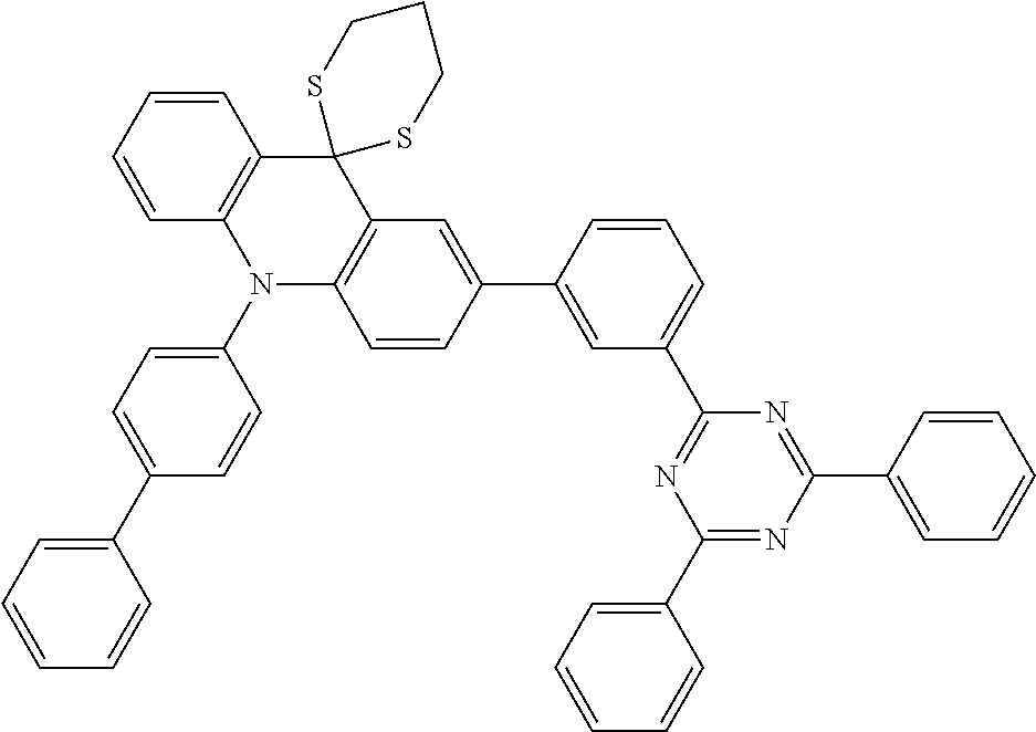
C1(C2=CC(C3=NC(C4=CC=CC=C4)=NC(C4=CC=CC=C4)=N3)=CC=C2)=CC2=C(C=C1)N(C1=CC=C(C3=CC=CC=C3)C=C1)C1=C(C23SCCCS3)C=CC=C1
